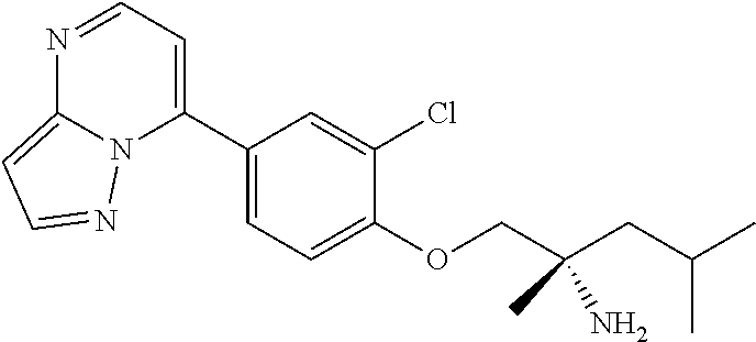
O(C1=CC=C(C2=CC=NC3=CC=NN23)C=C1Cl)CC(CC(C)C)(N)C
